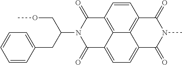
C(OC)C(CC1=CC=CC=C1)N1C(=O)C2=CC=C3C4=C(C=CC(=C24)C1=O)C(=O)N(C)C3=O
